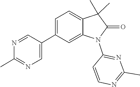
N1=CC(C2=CC=C3C(C)(C)C(=O)N(C4=NC(C)=NC=C4)C3=C2)=CN=C1C
